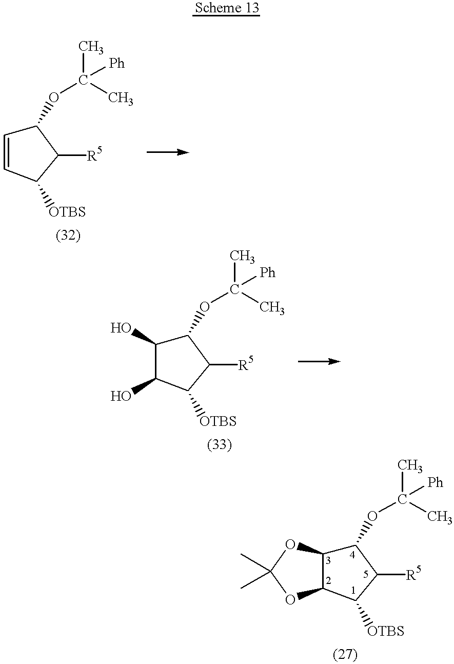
C1(OC(C)(C)[Ph])C=CC([OTBS])C1[R5].C1(OC(C)(C)[Ph])C(O)C(O)C([OTBS])C1[R5].C1(OC(C)([Ph])C)C2C(C([OTBS])C1[R5])OC(C)(C)O2
